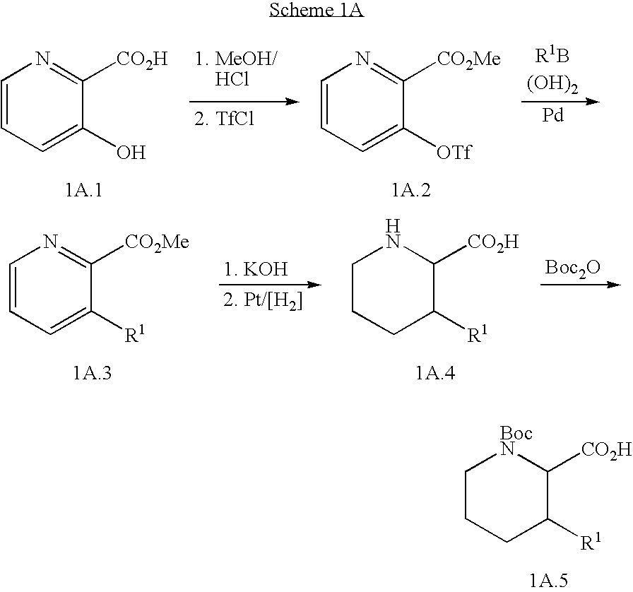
C1=CC=C(O)C([CO2H])=N1.C1=CC=C([OTf])C([CO2Me])=N1.[R1B(OH)2].[Pd].C1CCC([R1])C([CO2H])[BocN]1.C1=CC=C([R1])C([CO2Me])=N1.C1CCC([R1])C([CO2H])N1.[Boc2O]
